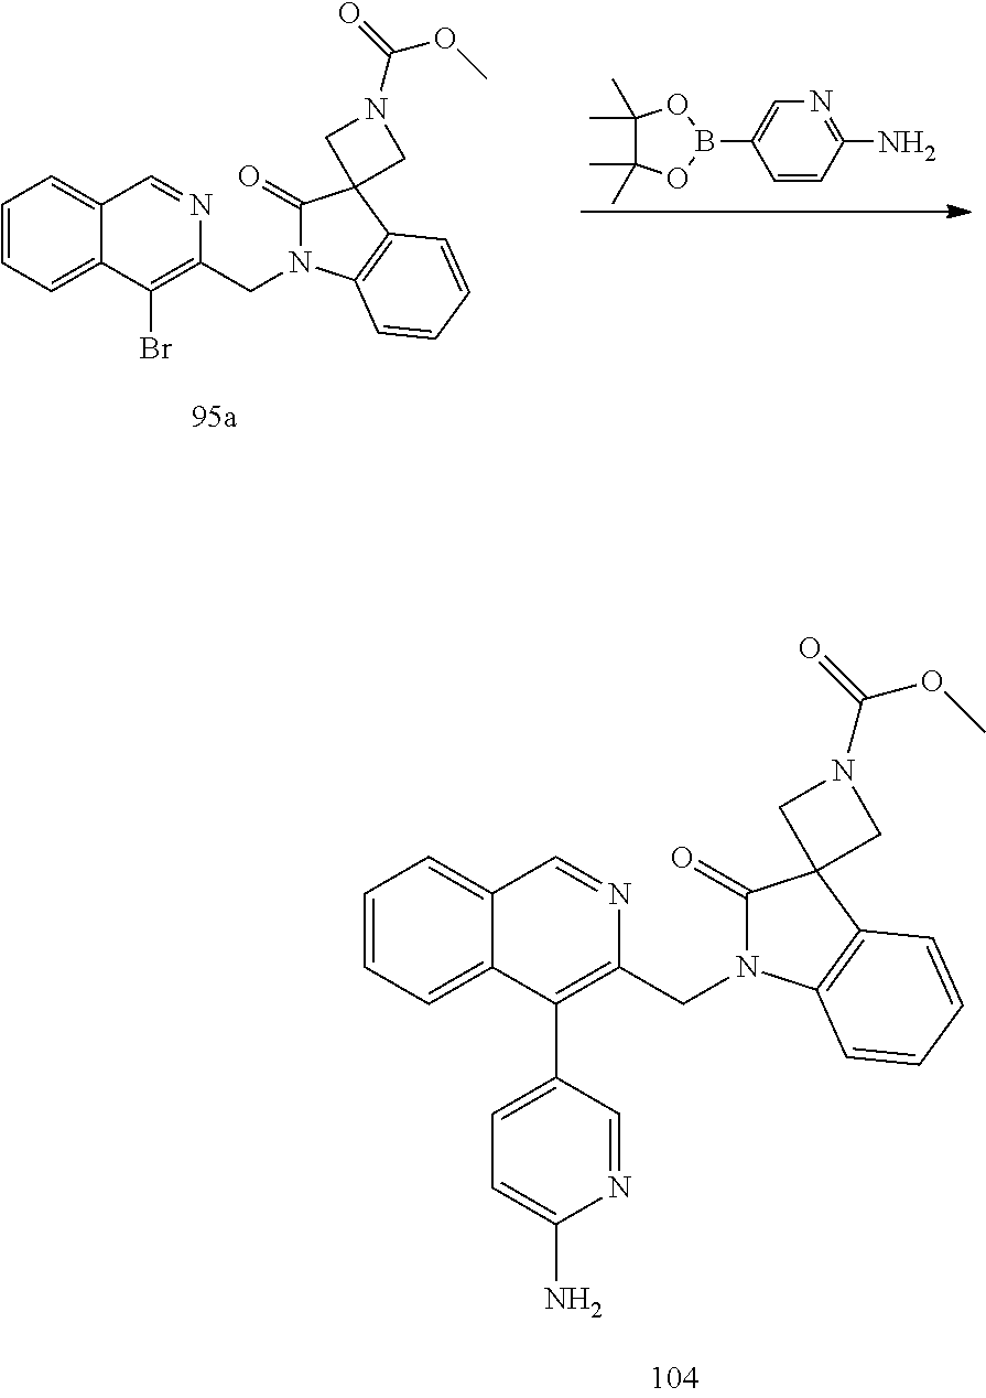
C1=CC=C2C(=C1)C=NC(CN1C(=O)C3(C4=C1C=CC=C4)CN(C(=O)OC)C3)=C2Br.C1=CC(N)=NC=C1B1OC(C)(C)C(C)(C)O1.C1=CC=C2C(=C1)C=NC(CN1C(=O)C3(C4=C1C=CC=C4)CN(C(OC)=O)C3)=C2C1=CC=C(N)N=C1
